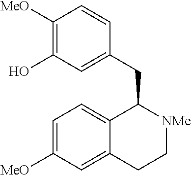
C12=CC=C([MeO])C=C1CC[NMe]C2CC1=CC(O)=C([MeO])C=C1
